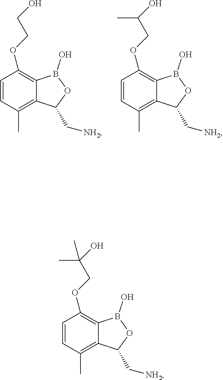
C1=CC(C)=C2C(=C1OCCO)B(O)OC2C[NH2].C1=CC(C)=C2C(=C1OCC(O)C)B(O)OC2C[NH2].C1=CC(C)=C2C(=C1OCC(C)(C)O)B(O)OC2C[NH2]
